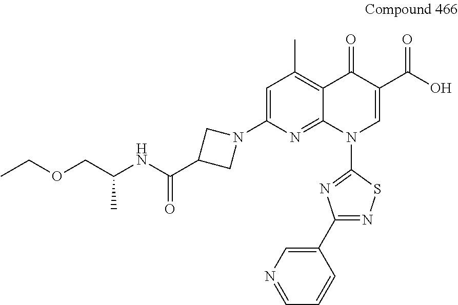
C1=C(N2CC(C(NC(COCC)C)=O)C2)N=C2C(=C1C)C(=O)C(C(O)=O)=CN2C1=NC(C2=CN=CC=C2)=NS1
